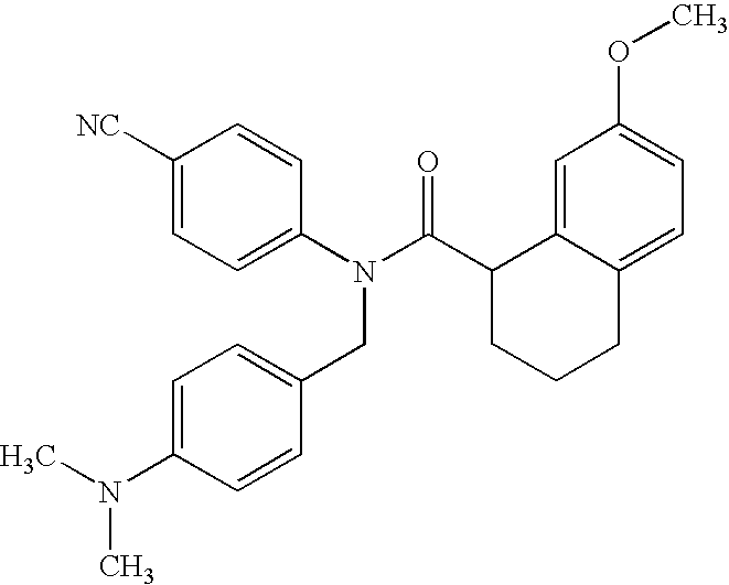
C1=C([NC])C=CC(N(C(C2CCCC3=CC=C(OC)C=C23)=O)CC2=CC=C(N(C)C)C=C2)=C1
